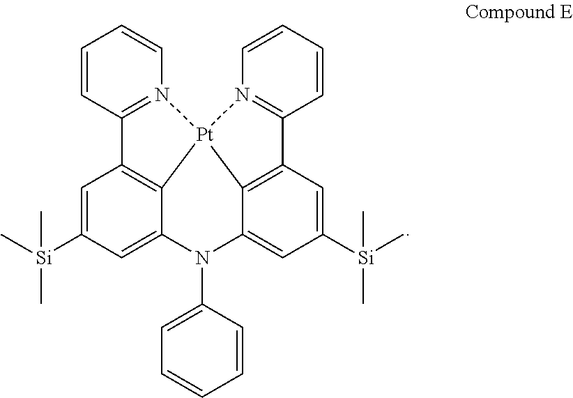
C1=CC2=N(C=C1)[Pt]13C4=C2C=C([Si](C)(C)C)C=C4N(C2=CC=CC=C2)C2=CC([Si](C)(C)C)=CC(=C21)C1=N3C=CC=C1
